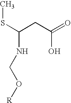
S(C(CC(=O)O)NCO[R])C
